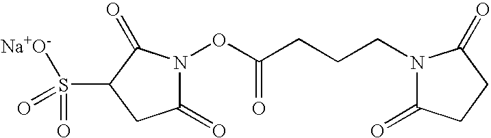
C1(=O)N(OC(CCCN2C(=O)CCC2=O)=O)C(=O)C(S([Na+O-])(=O)=O)C1
